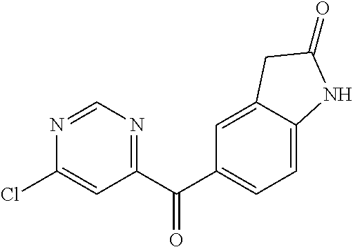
C1(C(C2=CC=C3C(=C2)CC(=O)N3)=O)=NC=NC(Cl)=C1
